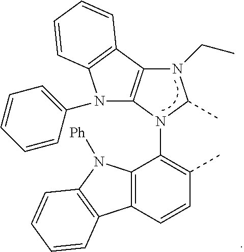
N1(C2=C(C)C=CC3=C2N([Ph])C2=C3C=CC=C2)C(C)N(CC)C2=C1N(C1=CC=CC=C1)C1=C2C=CC=C1
